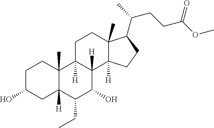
C1C(O)CC2([H])C(C)(C1)C1([H])C([H])(C(O)C2CC)C2([H])C(C)(CC1)C(C(CCC(OC)=O)C)CC2
